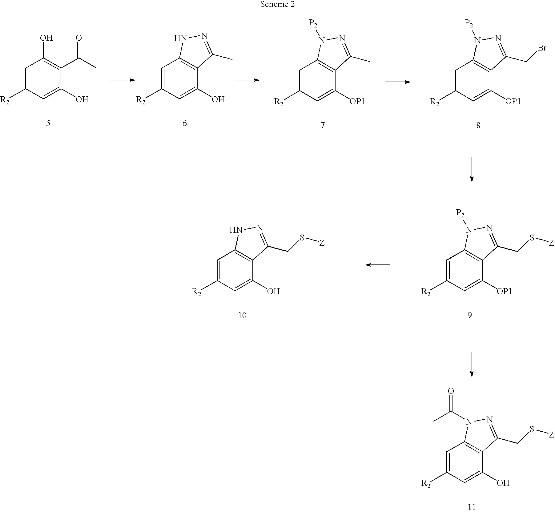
C1=C([R2])C=C(O)C(C(C)=O)=C1O.C1=C([R2])C=C(O)C2=C1NN=C2C.C1=C([R2])C=C([OP1])C2=C1N([P2])N=C2C.C1=C([R2])C=C([OP1])C2=C1N([P2])N=C2CBr.C1=C([R2])C=C([OP1])C2=C1N([P2])N=C2CS[Z].C1=C([R2])C=C(O)C2=C1NN=C2CS[Z].C1=C([R2])C=C(O)C2=C1N(C(C)=O)N=C2CS[Z]
